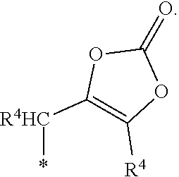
C1([R4])=C([R4HC]*)OC(=O)O1
